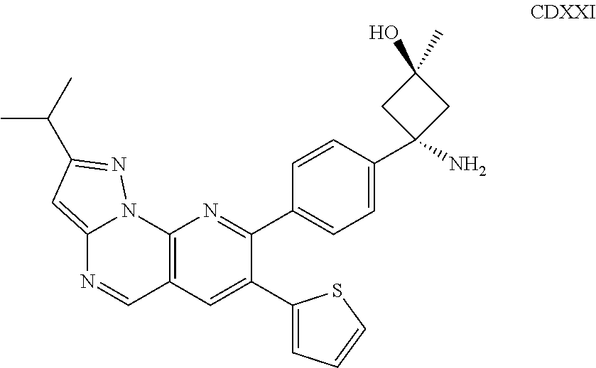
C12=C(C=C(C3=CC=CS3)C(C3=CC=C(C4(N)CC(O)(C)C4)C=C3)=N1)C=NC1=CC(C(C)C)=NN21
